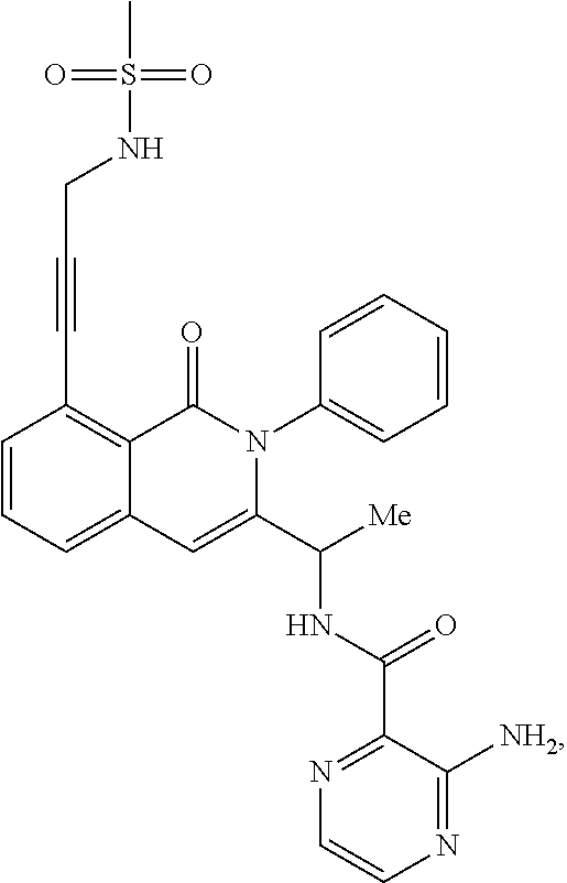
C12=CC=CC(C#CCNS(C)(=O)=O)=C1C(=O)N(C1=CC=CC=C1)C(C([Me])NC(C1=NC=CN=C1[NH2])=O)=C2
